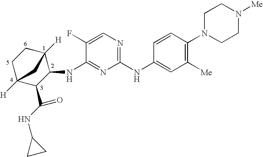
C1C2([H])C(C(NC3CC3)=O)C(NC3=NC(NC4=CC([Me])=C(N5CCN([Me])CC5)C=C4)=NC=C3F)C([H])(C1)C2
